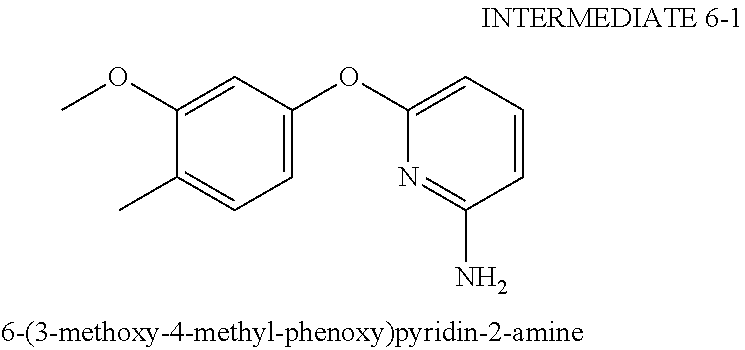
C1=C(OC)C(C)=CC=C1OC1=CC=CC(N)=N1
